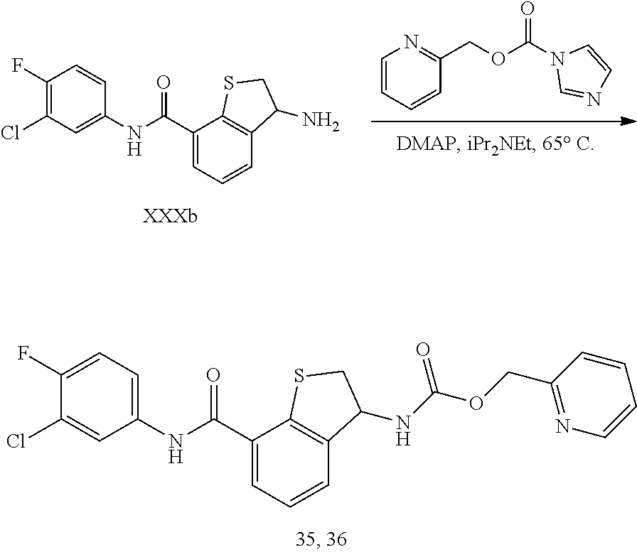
C1(Cl)=CC(NC(C2=CC=CC3=C2SCC3NC(OCC2=NC=CC=C2)=O)=O)=CC=C1F.C1=CC=CC(COC(N2C=NC=C2)=O)=N1.C1(Cl)=C(F)C=CC(NC(C2=CC=CC3=C2SCC3N)=O)=C1
